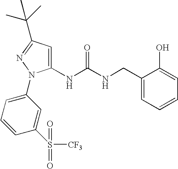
C1(NC(NCC2=CC=CC=C2O)=O)=CC(C(C)(C)C)=NN1C1=CC=CC(S(=O)(=O)[CF3])=C1
